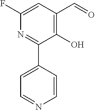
C1=CC(C2=NC(F)=CC(C=O)=C2O)=CC=N1
